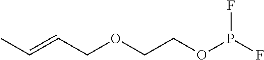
CC=CCOCCOP(F)F
